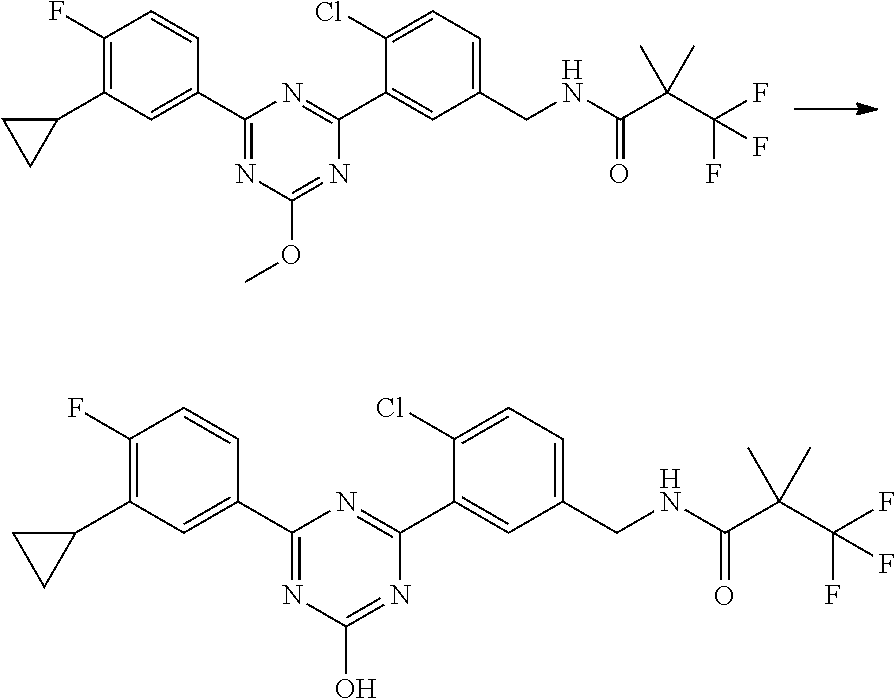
C1(F)=C(C2CC2)C=C(C2=NC(OC)=NC(C3=CC(CNC(C(C(F)(F)F)(C)C)=O)=CC=C3Cl)=N2)C=C1.C1(F)=C(C2CC2)C=C(C2=NC(O)=NC(C3=CC(CNC(C(C(F)(F)F)(C)C)=O)=CC=C3Cl)=N2)C=C1
